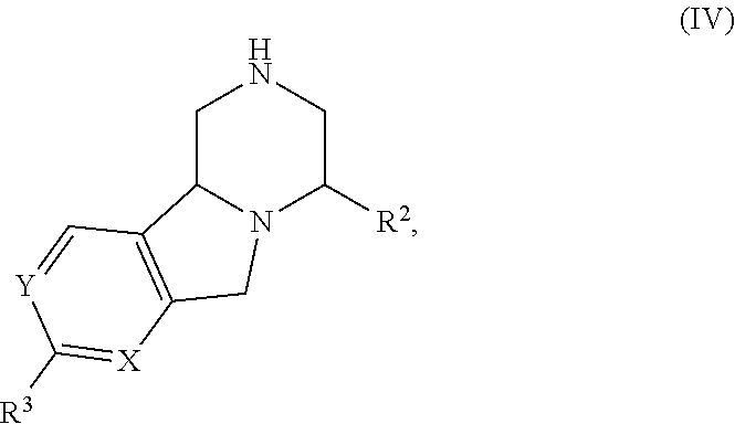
C1C2N(C([R2])CN1)CC1=C2C=[Y]C([R3])=[X]1
